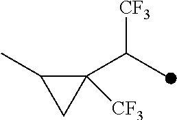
C1([CF3])(C(C)[CF3])C(C)C1
